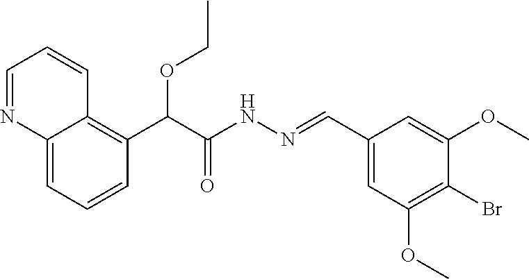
C(C(NN=CC1=CC(OC)=C(Br)C(OC)=C1)=O)(OCC)C1=C2C(=CC=C1)N=CC=C2
